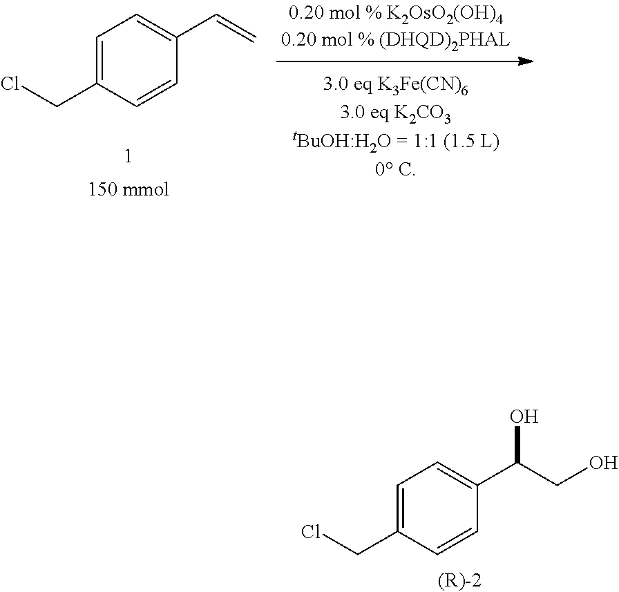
C1=C(CCl)C=CC(C=C)=C1.C1=C(CCl)C=CC(C(O)CO)=C1
